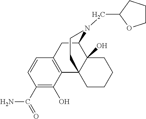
C1(C(=O)N)=C(O)C2=C(C=C1)CC1C3(O)C2(CCCC3)CCN1CC1OCCC1
